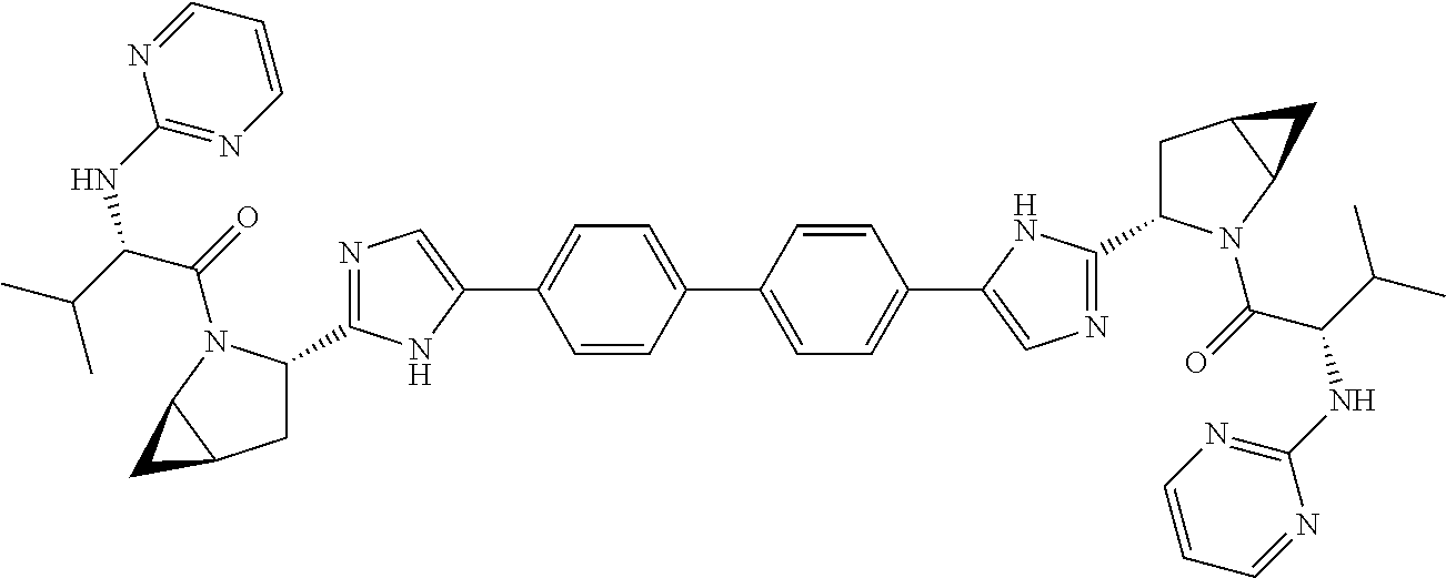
C1C(C2=NC=C(C3=CC=C(C4=CC=C(C5=CN=C(C6CC7C(C7)N6C(=O)C(C(C)C)NC6=NC=CC=N6)N5)C=C4)C=C3)N2)N(C(=O)C(C(C)C)NC2=NC=CC=N2)C2C1C2
